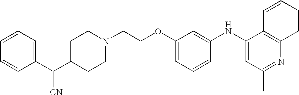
C(COC1=CC=CC(NC2=CC(C)=NC3=C2C=CC=C3)=C1)N1CCC(C(C2=CC=CC=C2)[CN])CC1
